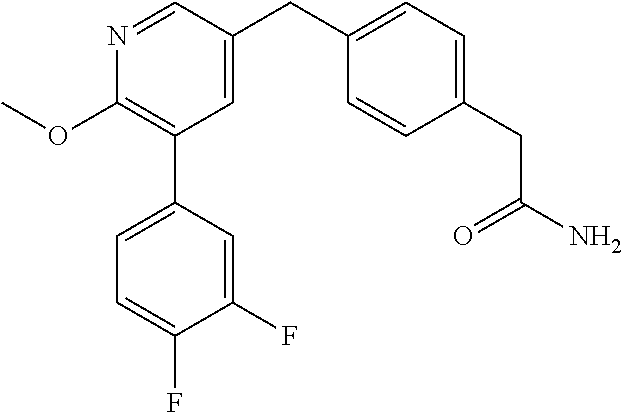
C1(OC)=C(C2=CC=C(F)C(F)=C2)C=C(CC2=CC=C(CC(N)=O)C=C2)C=N1
